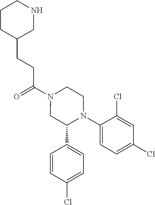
C(N1CC(C2=CC=C(Cl)C=C2)N(C2=CC=C(Cl)C=C2Cl)CC1)(=O)CCC1CNCCC1
